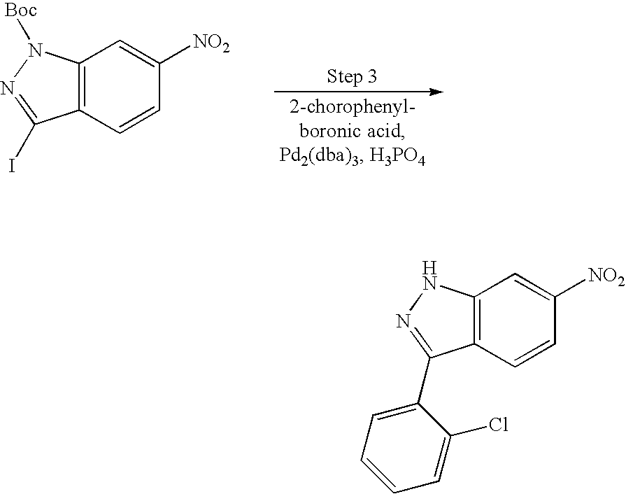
C12=C(C=CC([NO2])=C1)C(I)=NN2[Boc].C12=C(C=CC([NO2])=C1)C(C1=CC=CC=C1Cl)=NN2
